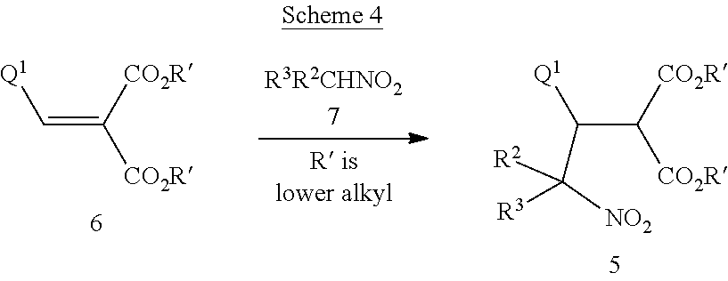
C(C([CO2R])[CO2R])([Q1])C([R3])([R2])[NO2].C(=C([CO2R])[CO2R])[Q1]
